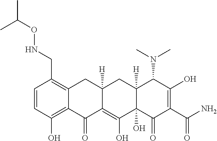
C1=CC(O)=C2C(=C1CNOC(C)C)CC1([H])C(=C(O)C3(O)C([H])(C1)C(N(C)C)C(O)=C(C(N)=O)C3=O)C2=O
